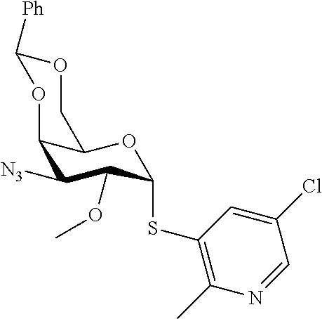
C12C([N3])C(OC)C(SC3=C(C)N=CC(Cl)=C3)OC1COC([Ph])O2
